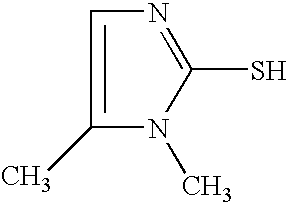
C1(C)=CN=C(S)N1C
